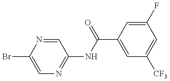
C1=C(Br)N=CC(NC(=O)C2=CC([CF3])=CC(F)=C2)=N1
